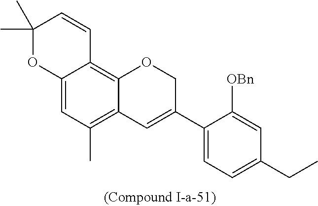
C12=CC(C)=C3C(=C1C=CC(C)(C)O2)OCC(C1=CC=C(CC)C=C1[OBn])=C3
